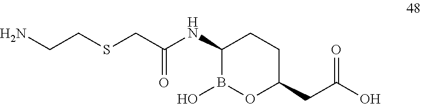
NCCSCC(NC1B(O)OC(CC(O)=O)CC1)=O
